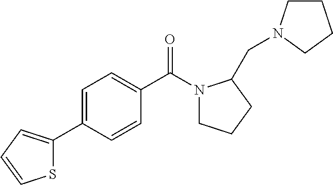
C1(C2=CC=CS2)=CC=C(C(N2CCCC2CN2CCCC2)=O)C=C1
